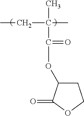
C(=O)(C(C)(CC)C)OC1CCOC1=O
